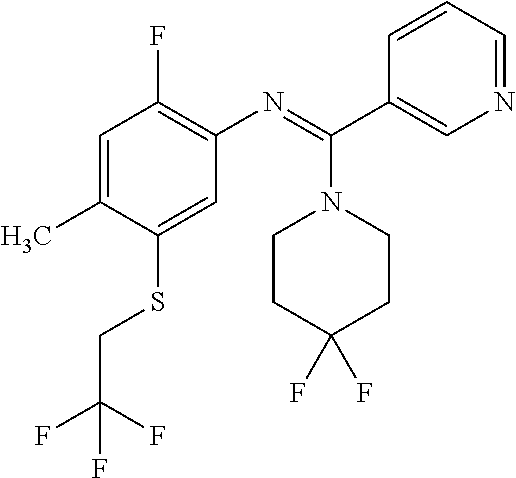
C1=C(C)C(SCC(F)(F)F)=CC(N=C(C2=CN=CC=C2)N2CCC(F)(F)CC2)=C1F
